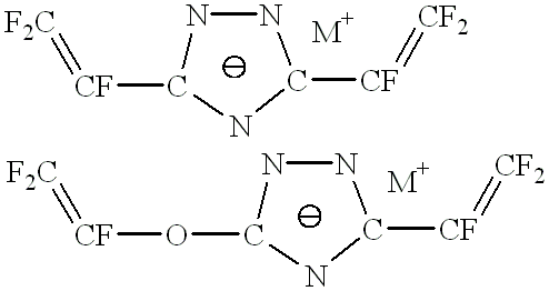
N1C([CF]=[F2C])NC([CF]=[CF2])N1.N1C(O[CF]=[F2C])NC([CF]=[CF2])N1
